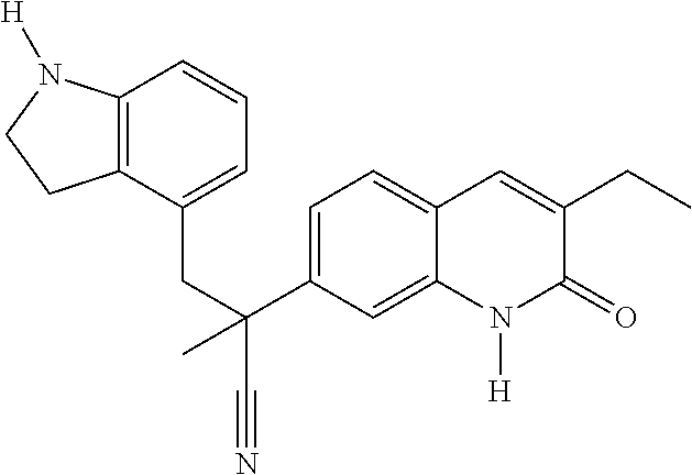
C1=C(C(CC2=CC=CC3=C2CCN3[H])(C#N)C)C=C2C(=C1)C=C(CC)C(=O)N2[H]
